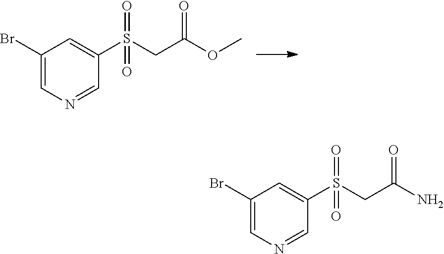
C1(Br)=CN=CC(S(CC(=O)OC)(=O)=O)=C1.C1(Br)=CN=CC(S(CC(=O)N)(=O)=O)=C1
